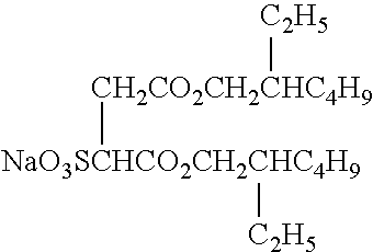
[NaO3SCHCO2CH2CHC4H9]([C2H5])[CH2CO2CH2CHC4H9][C2H5]
